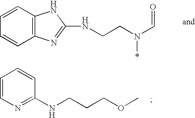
C1=CC2=C(C=C1)NC(NCCN(C=O)*)=N2.C1=CN=C(NCCCOC)C=C1
